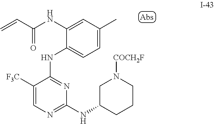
C1=C(C)C=C(NC(C=C)=O)C(NC2=NC(NC3CN([COCH2F])CCC3)=NC=C2[F3C])=C1
